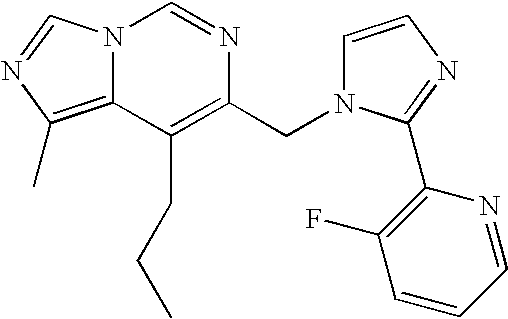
N12C(=C(C)N=C1)C(CCC)=C(CN1C=CN=C1C1=C(F)C=CC=N1)N=C2
